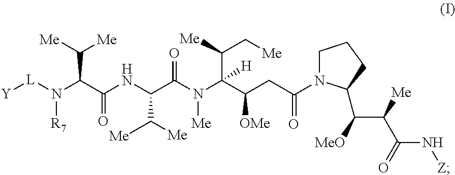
N(C(C([Me])[Me])C(NC(C(=O)N(C(C(C[Me])[Me])(C(CC(N1CCCC1C(C(C(N[Z])=O)[Me])[MeO])=O)[OMe])[H])[Me])C([Me])[Me])=O)([R7])[L][Y]
